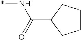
C1CCC(C(=O)N*)C1
